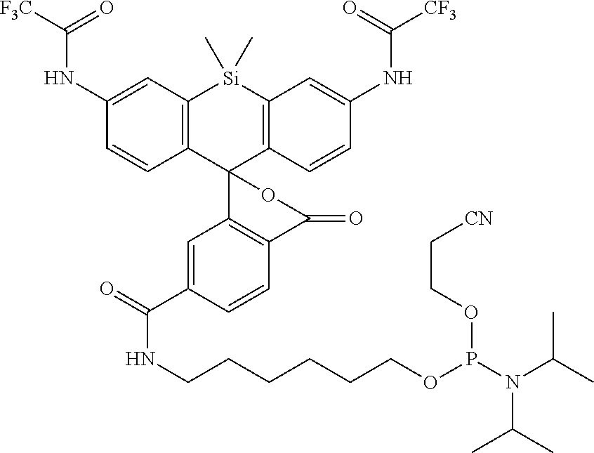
C12=C(C=C(NC([F3C])=O)C=C1)[Si](C)(C)C1=C(C23C2=C(C=CC(C(=O)NCCCCCCOP(N(C(C)C)C(C)C)OCC[CN])=C2)C(=O)O3)C=CC(NC(=O)[CF3])=C1
